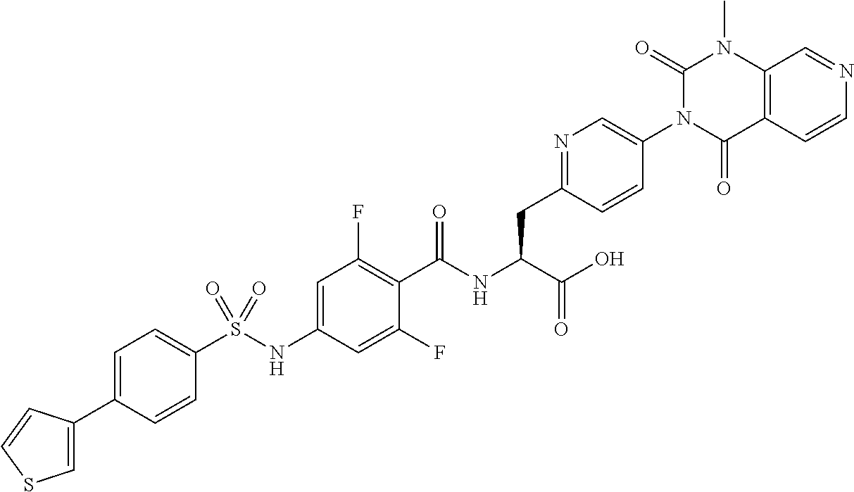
C12=C(C=CN=C1)C(=O)N(C1=CN=C(CC(C(=O)O)NC(=O)C3=C(F)C=C(NS(C4=CC=C(C5=CSC=C5)C=C4)(=O)=O)C=C3F)C=C1)C(=O)N2C
